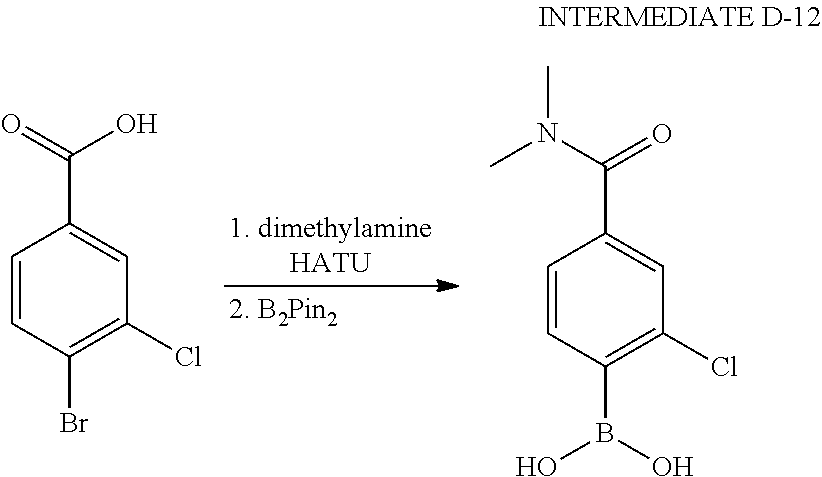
C1=CC(Br)=C(Cl)C=C1C(=O)O.C1=CC(B(O)O)=C(Cl)C=C1C(N(C)C)=O
